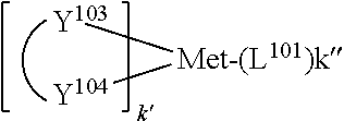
[Met-(L101)k]([Y103])[Y104]
